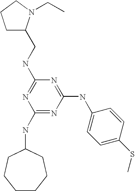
C1(NC2CCCCCC2)=NC(NC2=CC=C(SC)C=C2)=NC(NCC2CCCN2CC)=N1
